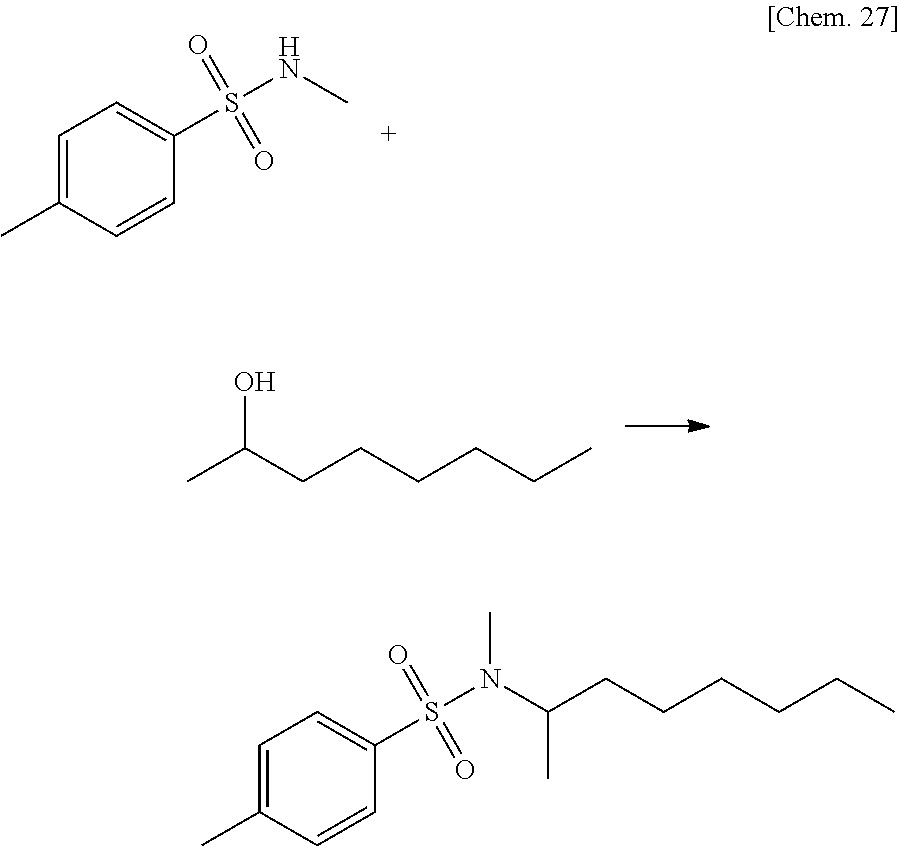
CC1=CC=C(S(NC)(=O)=O)C=C1.OC(CCCCCC)C.CC1=CC=C(S(N(C(CCCCCC)C)C)(=O)=O)C=C1
